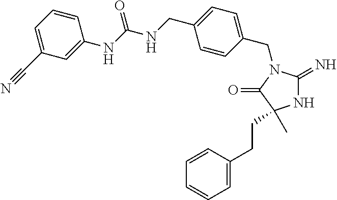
N1C(=N)N(CC2=CC=C(CNC(NC3=CC(C#N)=CC=C3)=O)C=C2)C(=O)C1(C)CCC1=CC=CC=C1
